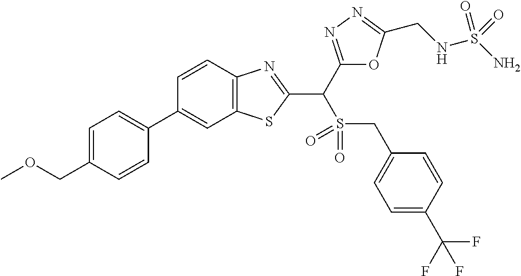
C1=CC(COC)=CC=C1C1=CC2=C(C=C1)N=C(C(C1=NN=C(CNS(N)(=O)=O)O1)S(=O)(=O)CC1=CC=C(C(F)(F)F)C=C1)S2
